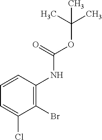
C1(Br)=C(NC(OC(C)(C)C)=O)C=CC=C1Cl
